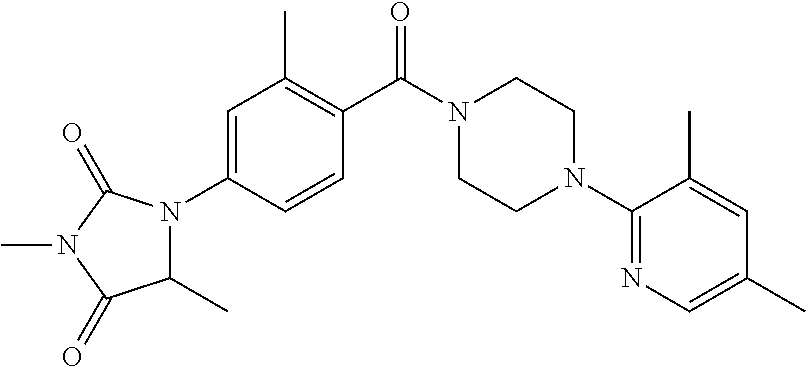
C1=C(N2C(C)C(=O)N(C)C2=O)C=CC(C(N2CCN(C3=NC=C(C)C=C3C)CC2)=O)=C1C
